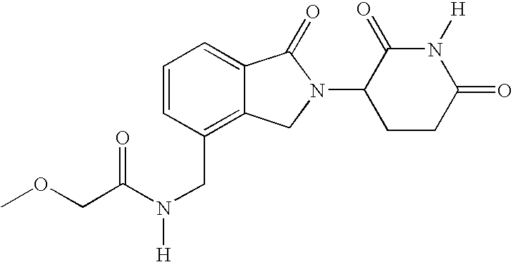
C(C(N(CC1=C2C(=CC=C1)C(=O)N(C1CCC(=O)N([H])C1=O)C2)[H])=O)OC
